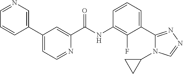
C1(C2=CC=NC(C(NC3=C(F)C(C4=NN=CN4C4CC4)=CC=C3)=O)=C2)=CN=CC=C1
